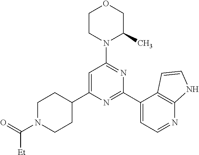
C1=C(C2CCN(C(=O)[Et])CC2)N=C(C2=CC=NC3=C2C=CN3)N=C1N1C(C)COCC1
